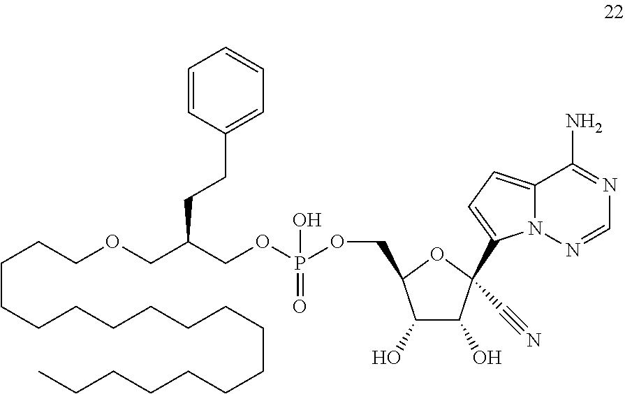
C12=CC=C(C3(C#N)C(O)C(O)C(COP(OCC(COCCCCCCCCCCCCCCCCCC)CCC4=CC=CC=C4)(=O)O)O3)N1N=CN=C2N
